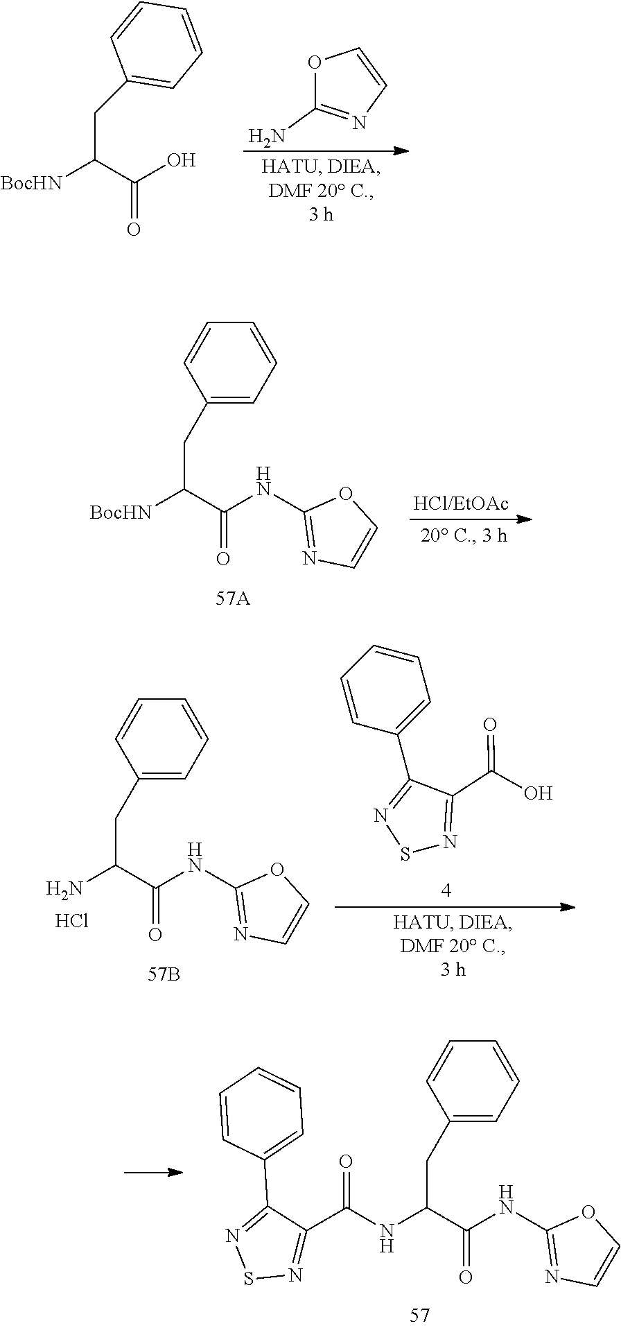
O1C(N)=NC=C1.C(C(C(O)=O)[BocHN])C1=CC=CC=C1.C(C(C(NC1=NC=CO1)=O)[BocHN])C1=CC=CC=C1.C(C(C(NC1=NC=CO1)=O)N)C1=CC=CC=C1.C1=CC=CC=C1C1=NSN=C1C(O)=O.Cl.C(C(C(NC1=NC=CO1)=O)NC(C1=NSN=C1C1=CC=CC=C1)=O)C1=CC=CC=C1
